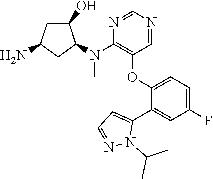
NC1CC(O)C(N(C2=C(OC3=CC=C(F)C=C3C3=CC=NN3C(C)C)C=NC=N2)C)C1
